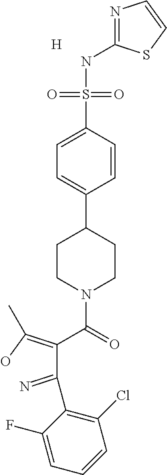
N1=C(NS(C2=CC=C(C3CCN(C(C(C(=N)C4=C(Cl)C=CC=C4F)=C(O)C)=O)CC3)C=C2)(=O)=O)SC=C1.[H]
